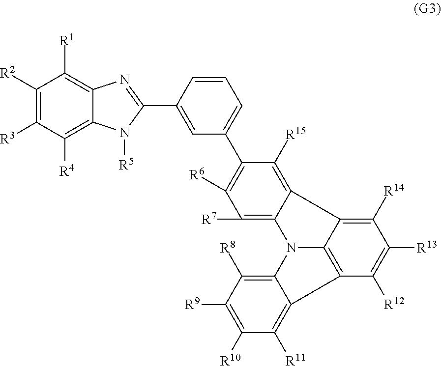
C1([R2])=C([R3])C([R4])=C2C(=C1[R1])N=C(C1=CC(C3=C([R6])C([R7])=C4C(=C3[R15])C3=C([R14])C([R13])=C([R12])C5=C3N4C3=C([R8])C([R9])=C([R10])C([R11])=C35)=CC=C1)N2[R5]
